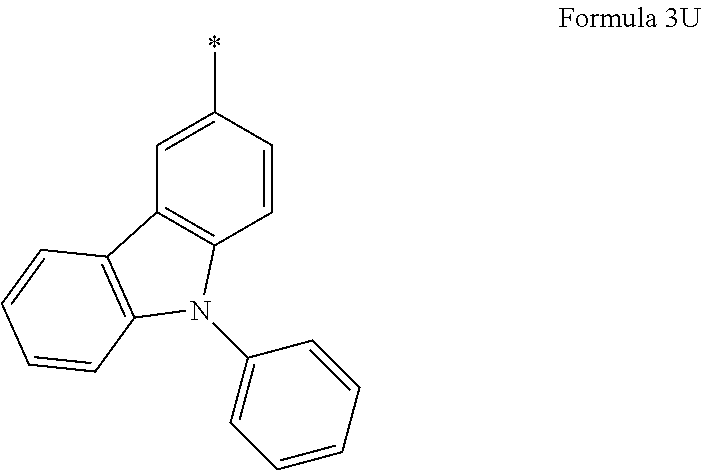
C1=CC(*)=CC2=C1N(C1=CC=CC=C1)C1=C2C=CC=C1
